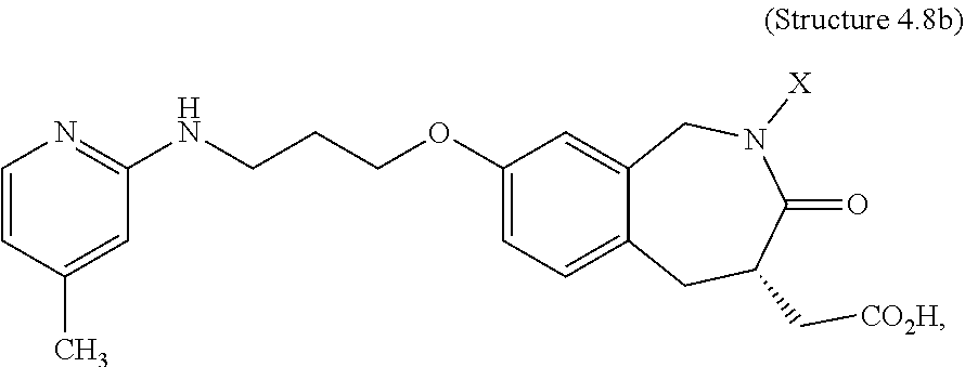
C1=CC(C)=CC(NCCCOC2=CC=C3C(=C2)CN([X])C(=O)C(C[CO2H])C3)=N1
